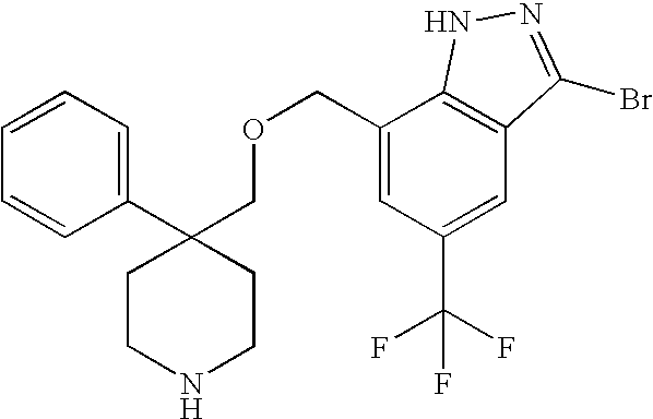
C1(C2(COCC3=CC(C(F)(F)F)=CC4=C3NN=C4Br)CCNCC2)=CC=CC=C1
